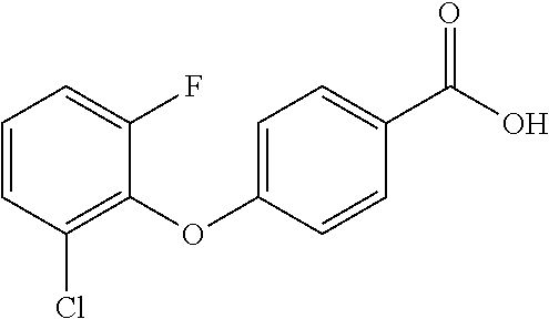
C1=CC(Cl)=C(OC2=CC=C(C(O)=O)C=C2)C(F)=C1
